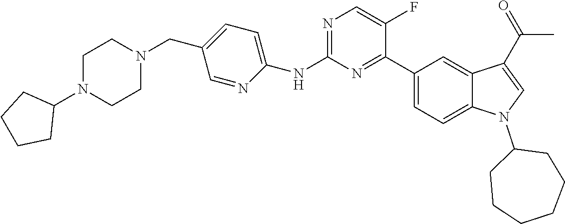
C1(CN2CCN(C3CCCC3)CC2)=CC=C(NC2=NC=C(F)C(C3=CC=C4C(=C3)C(C(=O)C)=CN4C3CCCCCC3)=N2)N=C1
